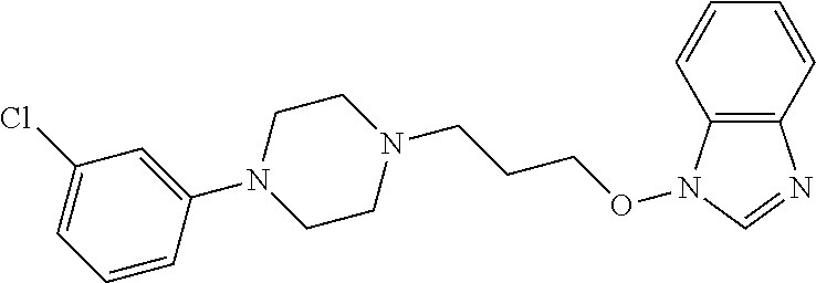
N1(C2=CC(Cl)=CC=C2)CCN(CCCON2C3=C(N=C2)C=CC=C3)CC1
